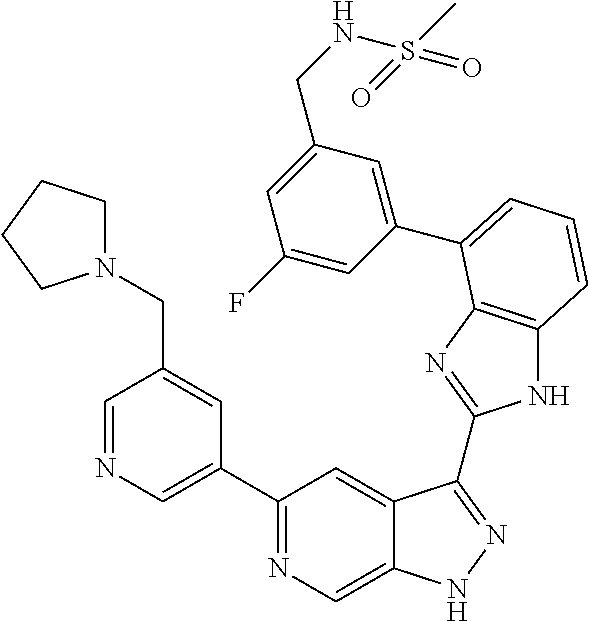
C1=NC=C(C2=NC=C3C(=C2)C(C2=NC4=C(N2)C=CC=C4C2=CC(CNS(C)(=O)=O)=CC(F)=C2)=NN3)C=C1CN1CCCC1
